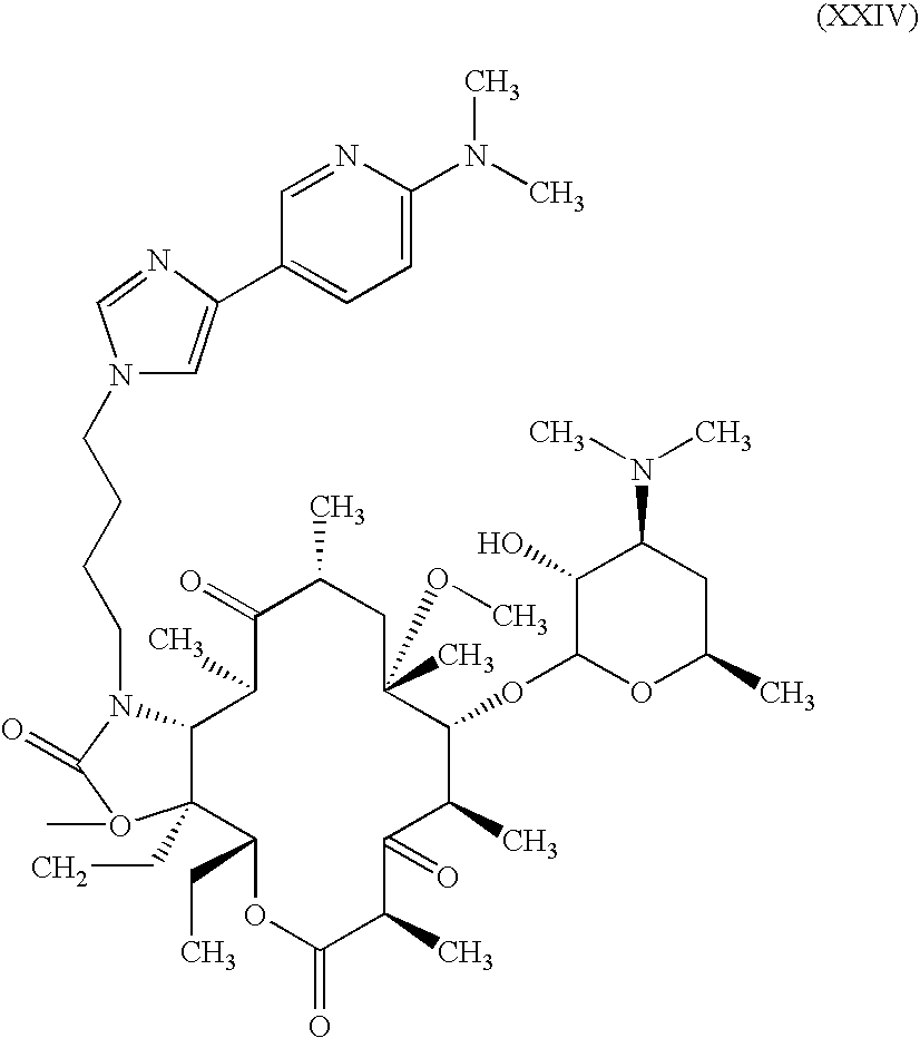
C12C(CC)(C(CC)OC(=O)C(C)C(=O)C(C)C(OC3OC(C)CC(N(C)C)C3O)C(C)(OC)CC(C)C(=O)C1C)O(C)C(=O)N2CCCCN1C=C(C2=CC=C(N(C)C)N=C2)N=C1
